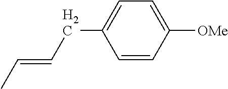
C1=CC([OMe])=CC=C1CC=CC
